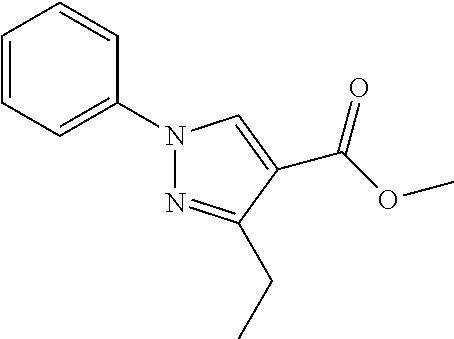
N1(C2=CC=CC=C2)N=C(CC)C(C(OC)=O)=C1
